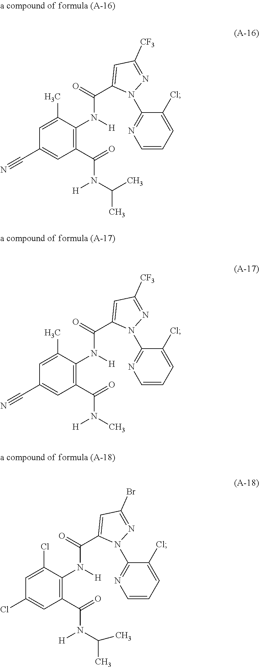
C1=C(C)C(N([H])C(C2=CC([CF3])=NN2C2=NC=CC=C2Cl)=O)=C(C(=O)N(C(C)C)[H])C=C1C#N.C1=C(C)C(N([H])C(C2=CC([CF3])=NN2C2=NC=CC=C2Cl)=O)=C(C(=O)N(C)[H])C=C1C#N.C1=C(Cl)C(N([H])C(C2=CC(Br)=NN2C2=NC=CC=C2Cl)=O)=C(C(=O)N(C(C)C)[H])C=C1Cl
